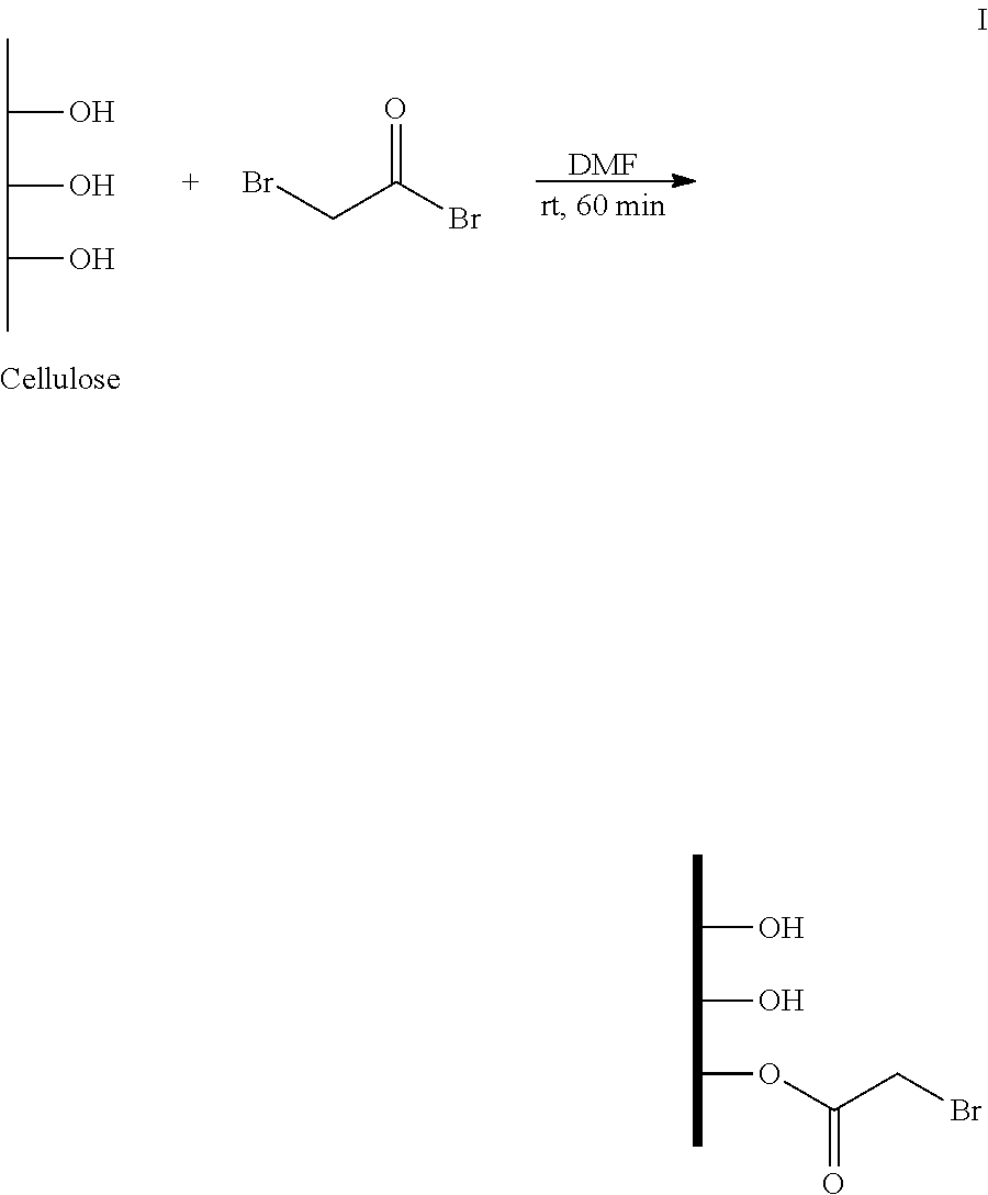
CC(O)C(O)C(O)C.BrCC(=O)Br.[DMF].CC(O)C(O)C(OC(=O)CBr)C
